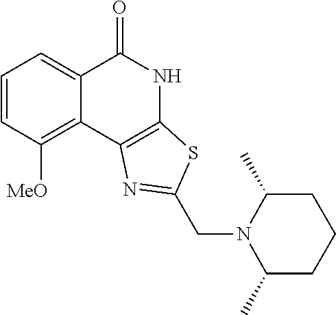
C1=CC([MeO])=C2C(=C1)C(=O)NC1=C2N=C(CN2C(C)CCCC2C)S1
